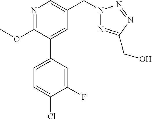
C1(OC)=NC=C(CN2N=C(CO)N=N2)C=C1C1=CC=C(Cl)C(F)=C1
